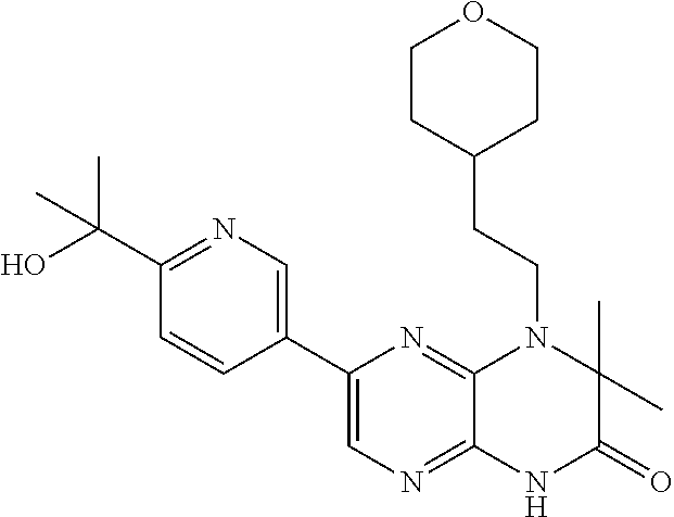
C12=NC=C(C3=CN=C(C(O)(C)C)C=C3)N=C1N(CCC1CCOCC1)C(C)(C)C(=O)N2
